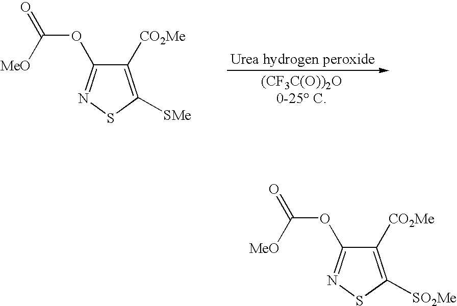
C1([CO2Me])=C([SMe])SN=C1OC(=O)[MeO].C1([CO2Me])=C([SO2Me])SN=C1OC(=O)[MeO]
